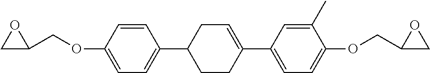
C1(C2CCC(C3=CC=C(OCC4CO4)C(C)=C3)=CC2)=CC=C(OCC2CO2)C=C1
